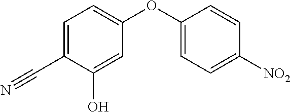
C1(C#N)=CC=C(OC2=CC=C([NO2])C=C2)C=C1O
